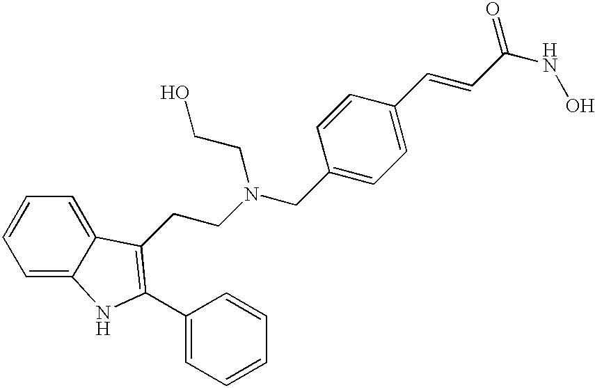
C1(CN(CCC2=C(C3=CC=CC=C3)NC3=CC=CC=C32)CCO)=CC=C(C=CC(NO)=O)C=C1
